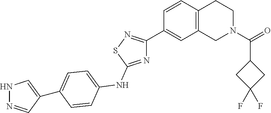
C1(C2=NSC(NC3=CC=C(C4=CNN=C4)C=C3)=N2)=CC2=C(C=C1)CCN(C(C1CC(F)(F)C1)=O)C2
